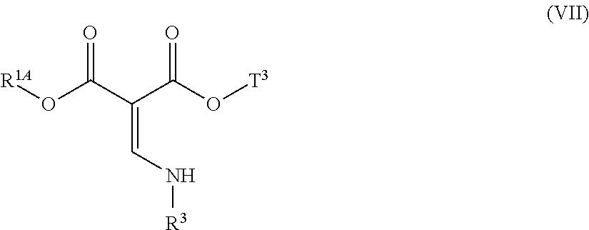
O(C(C(C(O[T3])=O)=CN[R3])=O)[R1A]
